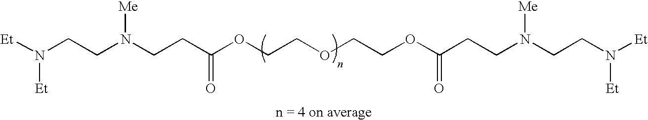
N(CCC(OCCOCCOC(CCN(CCN([Et])[Et])[Me])=O)=O)(CCN([Et])[Et])[Me]
